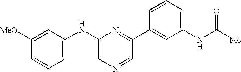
[MeO]C1=CC(NC2=CN=CC(C3=CC(NC([Me])=O)=CC=C3)=N2)=CC=C1
